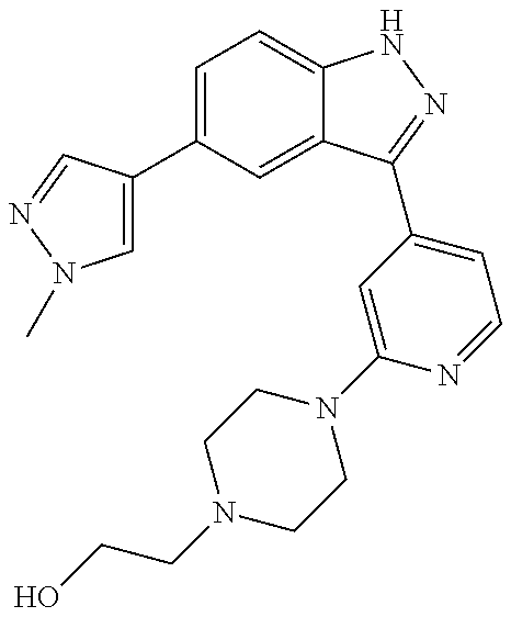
C1(C2=CN(C)N=C2)=CC=C2C(=C1)C(C1=CC=NC(N3CCN(CCO)CC3)=C1)=NN2
